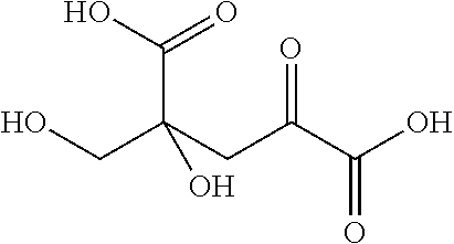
C(C(CC(C(O)=O)=O)(O)C(=O)O)O
